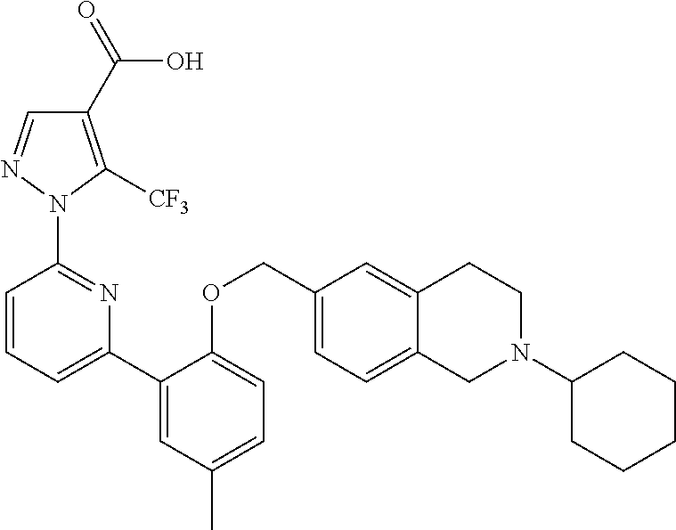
C1(C(=O)O)=C([CF3])N(C2=NC(C3=CC(C)=CC=C3OCC3=CC=C4C(=C3)CCN(C3CCCCC3)C4)=CC=C2)N=C1
